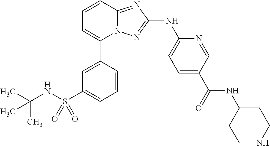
N12C(=NC(NC3=CC=C(C(=O)NC4CCNCC4)C=N3)=N1)C=CC=C2C1=CC(S(=O)(=O)NC(C)(C)C)=CC=C1
